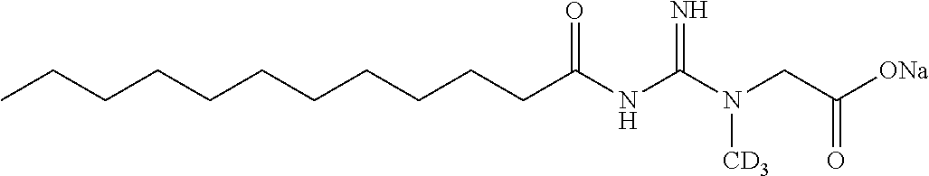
C(CCCC(NC(N(CC([ONa])=O)[CD3])=N)=O)CCCCCCC
